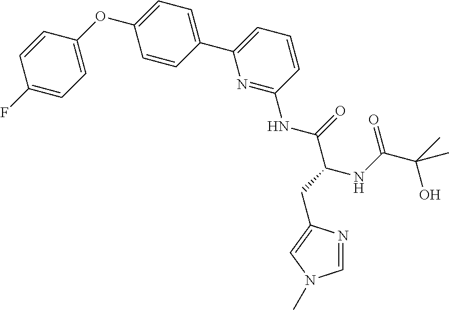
C1=CC(OC2=CC=C(C3=CC=CC(NC(C(CC4=CN(C)C=N4)NC(C(C)(O)C)=O)=O)=N3)C=C2)=CC=C1F
